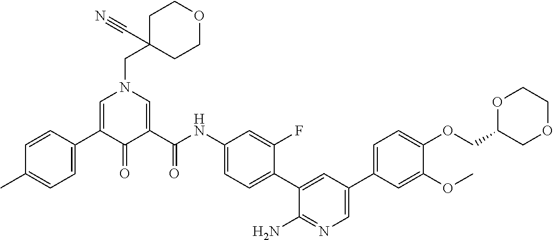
C1C(CN2C=C(C3=CC=C(C)C=C3)C(=O)C(C(NC3=CC=C(C4=CC(C5=CC=C(OCC6COCCO6)C(OC)=C5)=CN=C4N)C(F)=C3)=O)=C2)(C#N)CCOC1
